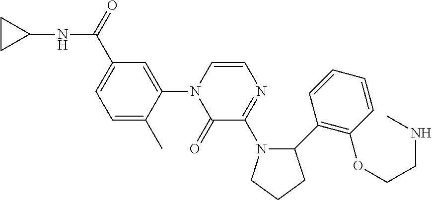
C1=C(C)C(N2C(=O)C(N3C(C4=C(OCCNC)C=CC=C4)CCC3)=NC=C2)=CC(C(=O)NC2CC2)=C1
